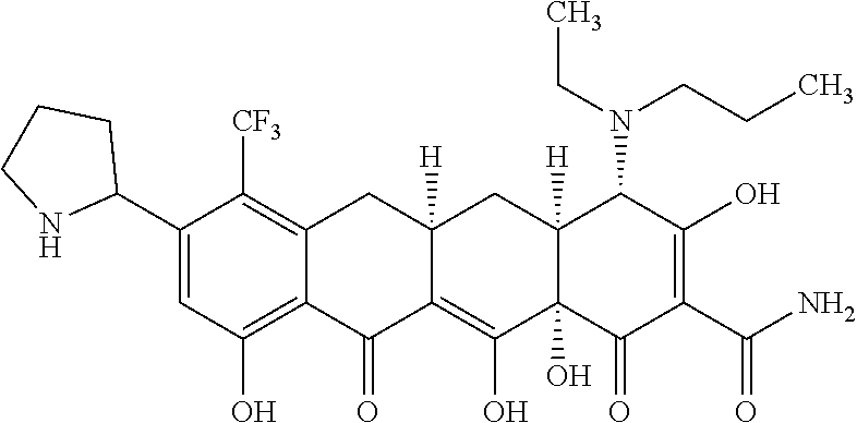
C12=C(O)C=C(C3CCCN3)C([CF3])=C1CC1([H])C(=C(O)C3(O)C([H])(C1)C(N(CCC)CC)C(O)=C(C(N)=O)C3=O)C2=O
